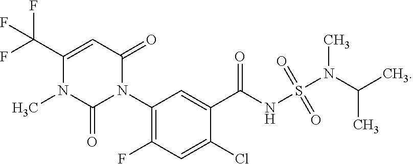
C1(C(F)(F)F)=CC(=O)N(C2=C(F)C=C(Cl)C(C(NS(N(C(C)C)C)(=O)=O)=O)=C2)C(=O)N1C
